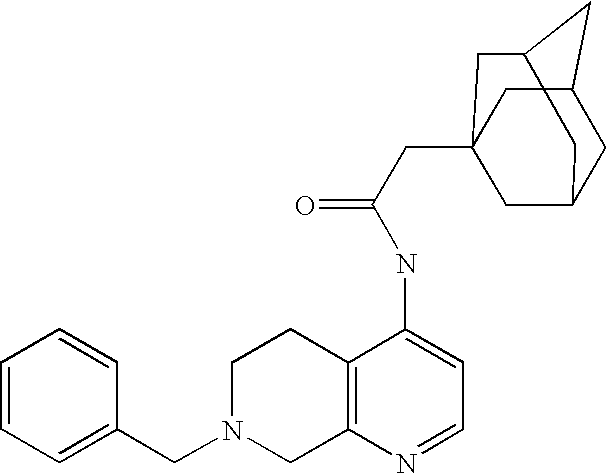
C1(CN2CC3=C(CC2)C(NC(CC24CC5CC(CC(C2)C5)C4)=O)=CC=N3)=CC=CC=C1
